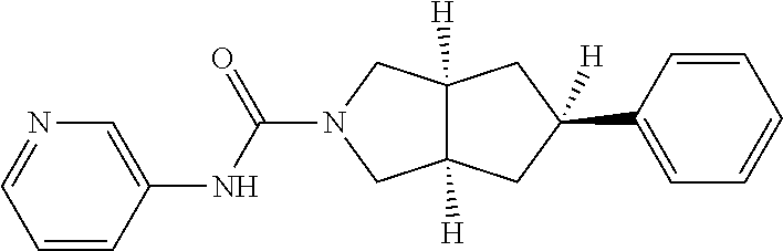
C1(C2([H])CC3([H])CN(C(NC4=CN=CC=C4)=O)CC3([H])C2)=CC=CC=C1
